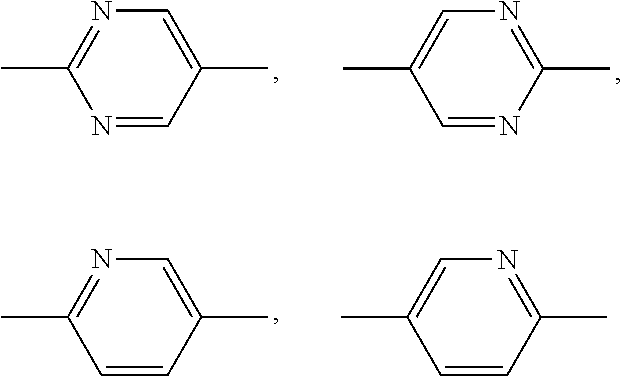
C1=NC(C)=NC=C1C.N1=CC(C)=CN=C1C.C1=CC(C)=NC=C1C.C1=CC(C)=CN=C1C
